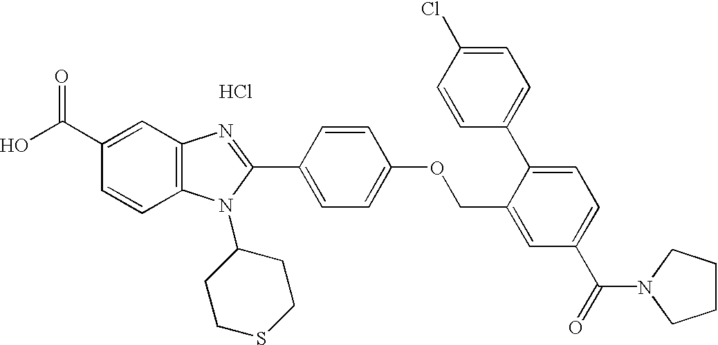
OC(C1=CC2=C(C=C1)N(C1CCSCC1)C(C1=CC=C(OCC3=CC(C(=O)N4CCCC4)=CC=C3C3=CC=C(Cl)C=C3)C=C1)=N2)=O.Cl
